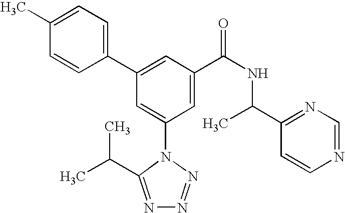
C1(C2=CC(C(NC(C3=NC=NC=C3)C)=O)=CC(N3C(C(C)C)=NN=N3)=C2)=CC=C(C)C=C1
